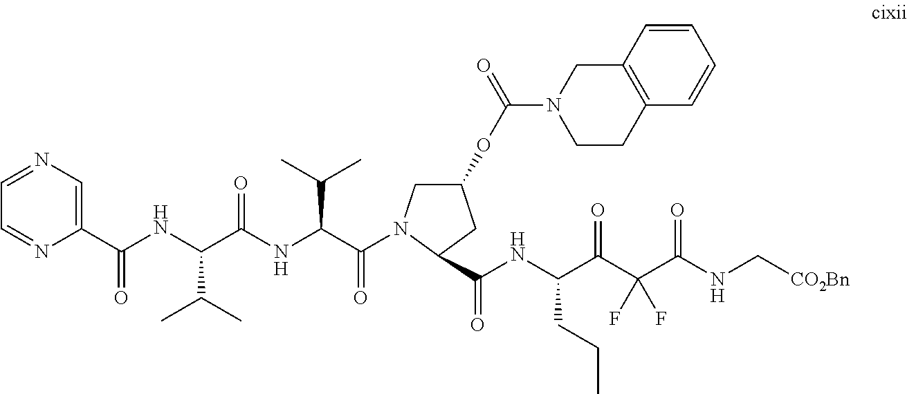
C1=CC2=C(C=C1)CCN(C(=O)OC1CC(C(NC(CCC)C(=O)C(C(NC[CO2Bn])=O)(F)F)=O)N(C(C(C(C)C)NC(C(NC(C3=CN=CC=N3)=O)C(C)C)=O)=O)C1)C2
